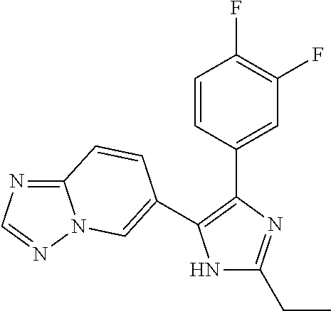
N1C(CC)=NC(C2=CC(F)=C(F)C=C2)=C1C1=CN2C(=NC=N2)C=C1
